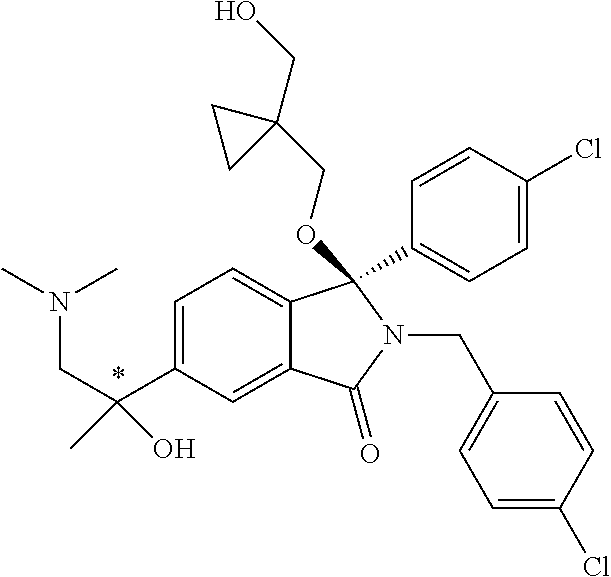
C1=C(C(C)(O)CN(C)C)C=C2C(=C1)C(C1=CC=C(Cl)C=C1)(OCC1(CO)CC1)N(CC1=CC=C(Cl)C=C1)C2=O
